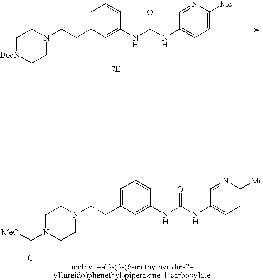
C1=C(CCN2CC[BocN]CC2)C=C(NC(NC2=CC=C([Me])N=C2)=O)C=C1.[7E].C1=C(CCN2CCN(C([MeO])=O)CC2)C=C(NC(NC2=CC=C([Me])N=C2)=O)C=C1.[methyl 4-(3-(3-(6-methylpyridin-3-yl)ureido)phenethyl)piperazine-1-carboxylate]
